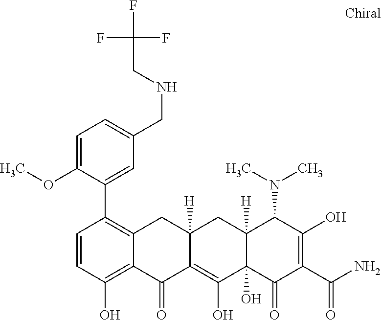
C12([H])C(O)(C(=O)C(C(N)=O)=C(O)C1N(C)C)C(O)=C1C([H])(C2)CC2=C(C3=CC(CNCC(F)(F)F)=CC=C3OC)C=CC(O)=C2C1=O
